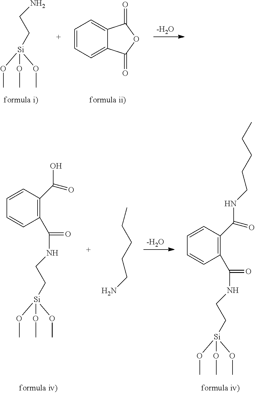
O(C)[Si](OC)(OC)CCN.C1=CC=C2C(=C1)C(=O)OC2=O.[-H2O].O(C)[Si](OC)(OC)CCNC(C1=C(C(O)=O)C=CC=C1)=O.CCCCCN.[-H2O].O(C)[Si](OC)(OC)CCNC(C1=C(C(=O)NCCCCC)C=CC=C1)=O
